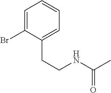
C1=C(Br)C(CCNC(C)=O)=CC=C1
